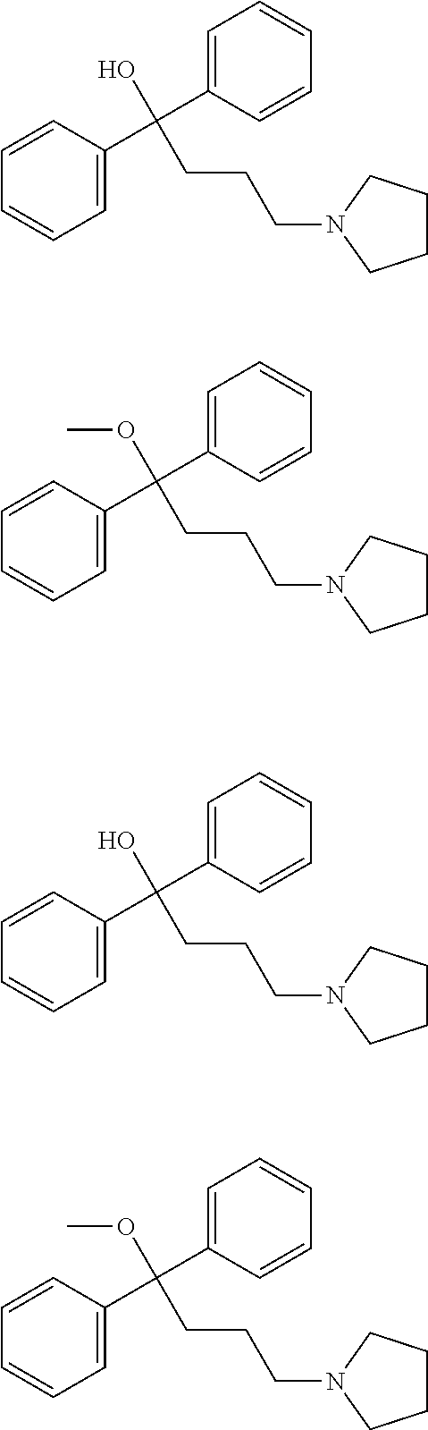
C1=C(C(O)(CCCN2CCCC2)C2=CC=CC=C2)C=CC=C1.C1=C(C(OC)(CCCN2CCCC2)C2=CC=CC=C2)C=CC=C1.C1=C(C(O)(CCCN2CCCC2)C2=CC=CC=C2)C=CC=C1.C1=C(C(OC)(CCCN2CCCC2)C2=CC=CC=C2)C=CC=C1
